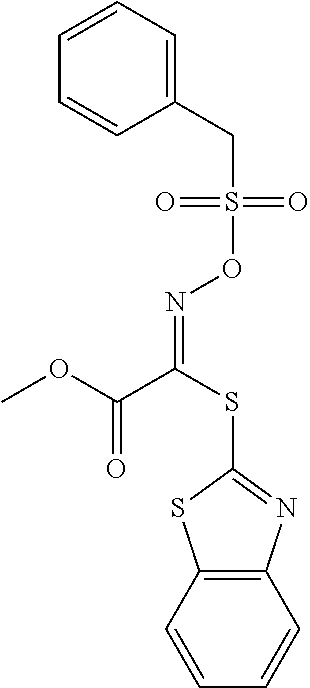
C1=CC=C(CS(ON=C(C(OC)=O)SC2=NC3=C(S2)C=CC=C3)(=O)=O)C=C1
